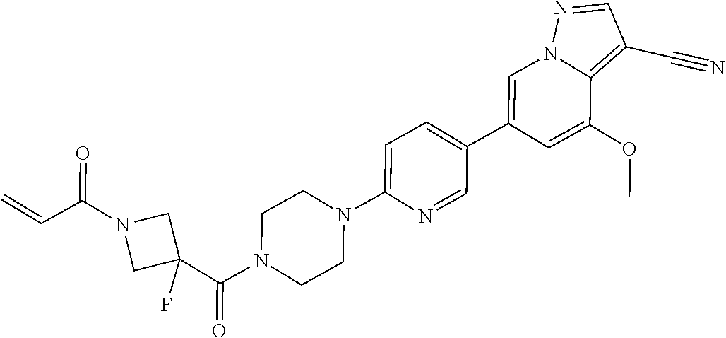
C1=C(C2=CC=C(N3CCN(C(C4(F)CN(C(C=C)=O)C4)=O)CC3)N=C2)C=C(OC)C2=C(C#N)C=NN12
